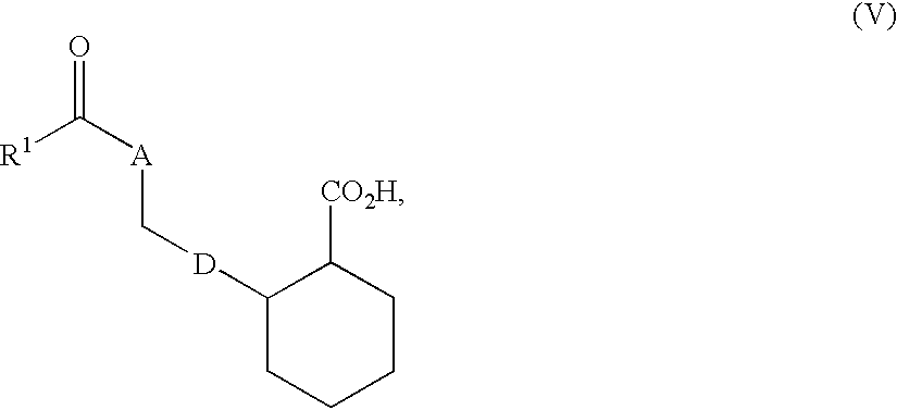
[R1]C(=O)[A]C[D]C1CCCCC1[CO2H]
